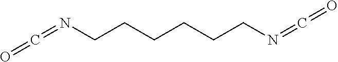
N(CCCCCCN=C=O)=C=O
